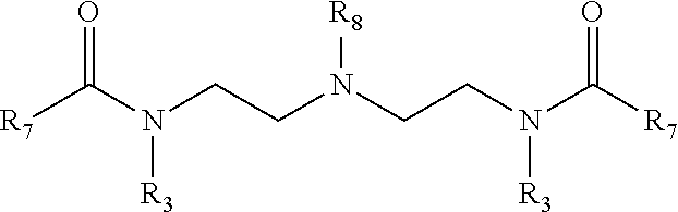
[R7]C(N(CCN(CCN(C([R7])=O)[R3])[R8])[R3])=O
